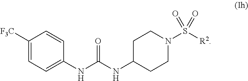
C1=C(NC(NC2CCN(S([R2])(=O)=O)CC2)=O)C=CC([F3C])=C1
